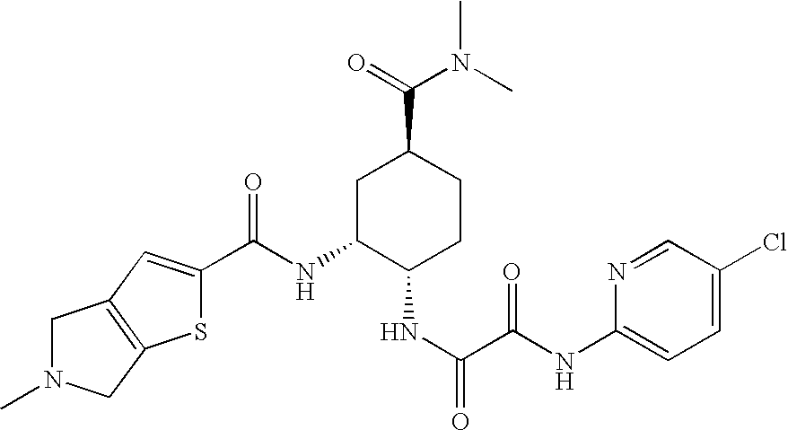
C(NC1C(NC(=O)C(NC2=CC=C(Cl)C=N2)=O)CCC(C(=O)N(C)C)C1)(=O)C1=CC2=C(S1)CN(C)C2
